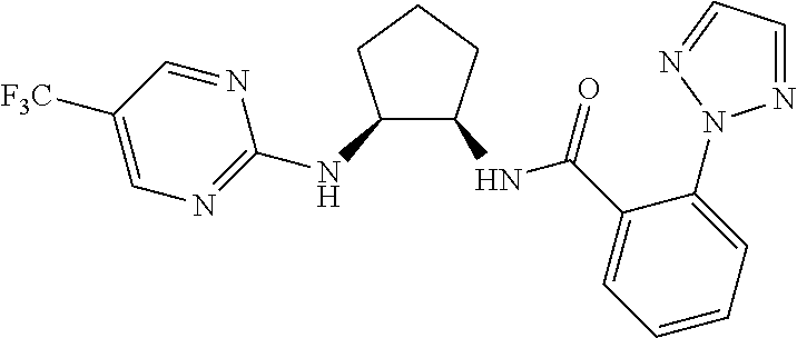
C1([F3C])=CN=C(NC2C(NC(C3=CC=CC=C3N3N=CC=N3)=O)CCC2)N=C1
